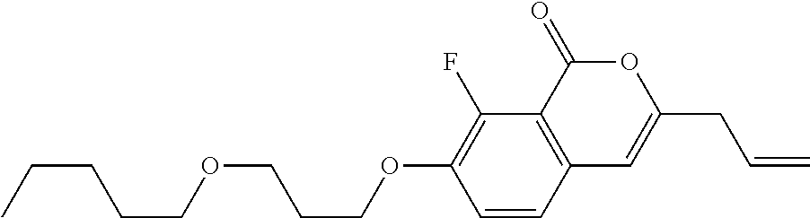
C1=CC2=C(C(F)=C1OCCCOCCCCC)C(=O)OC(CC=C)=C2
